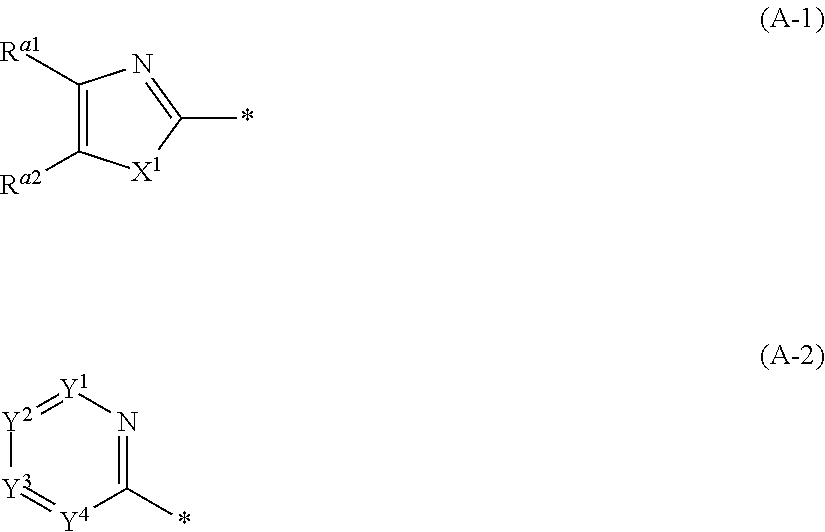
C1([Ra1])=C([Ra2])[X1]C(*)=N1.[Y2]1=[Y1]N=C(*)[Y4]=[Y3]1
